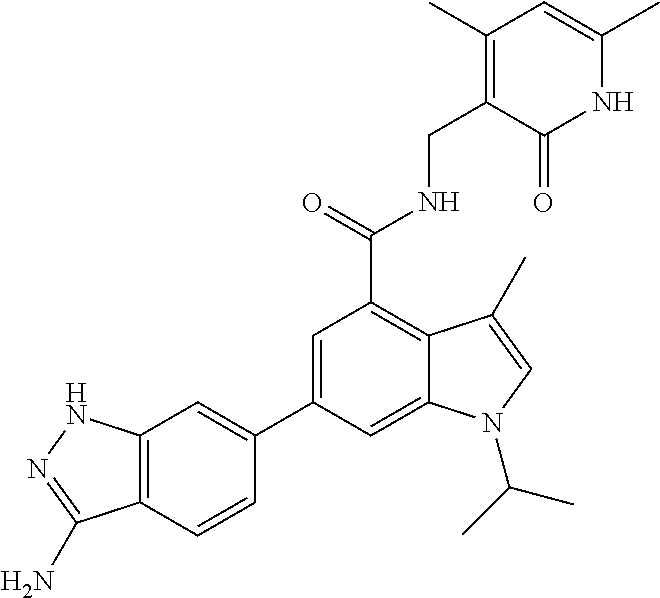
N1C(C)=CC(C)=C(CNC(C2=C3C(=CC(C4=CC5=C(C=C4)C(N)=NN5)=C2)N(C(C)C)C=C3C)=O)C1=O
